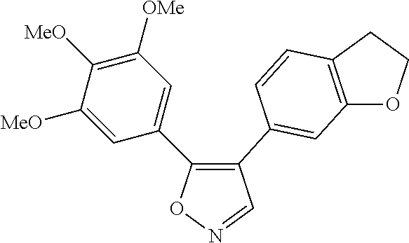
C1(C2=CC([OMe])=C([MeO])C([MeO])=C2)=C(C2=CC3=C(CCO3)C=C2)C=NO1
